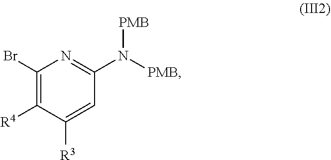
[PMB]N(C1=NC(Br)=C([R4])C([R3])=C1)[PMB]
